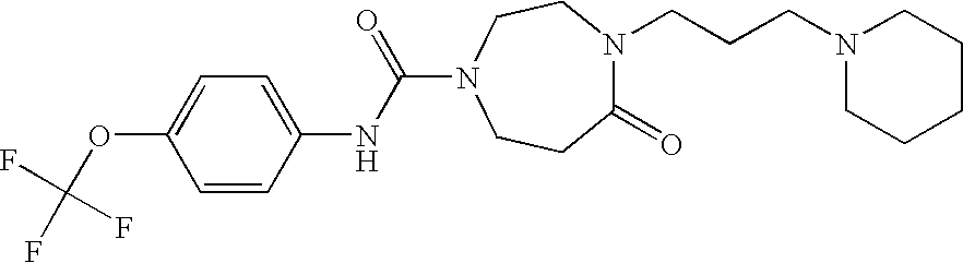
C1=CC(NC(=O)N2CCC(=O)N(CCCN3CCCCC3)CC2)=CC=C1OC(F)(F)F
